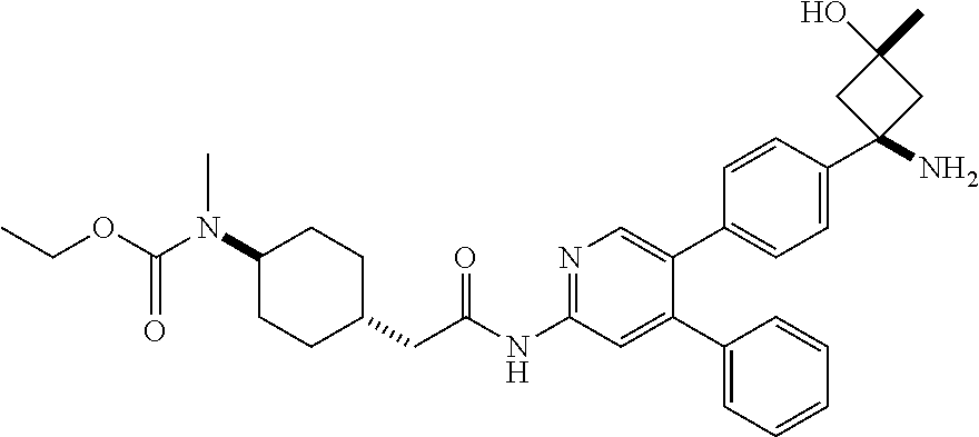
C1(N(C(OCC)=O)C)CCC(CC(NC2=NC=C(C3=CC=C(C4(N)CC(O)(C)C4)C=C3)C(C3=CC=CC=C3)=C2)=O)CC1
